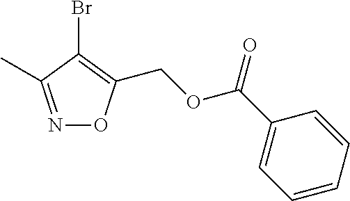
C1(Br)=C(COC(C2=CC=CC=C2)=O)ON=C1C
